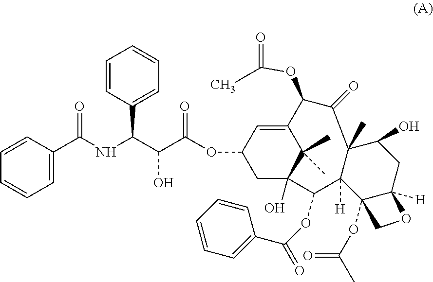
C1=CC(C(NC(C2=CC=CC=C2)=O)C(C(OC2CC3(O)C(C)(C)C(=C2)C(OC(C)=O)C(=O)C2(C)C([H])(C3OC(=O)C3=CC=CC=C3)C3(OC(=O)C)C([H])(CC2O)OC3)=O)O)=CC=C1
